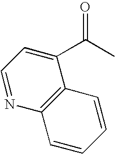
C1=NC2=C(C(C(C)=O)=C1)C=CC=C2
